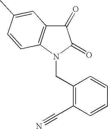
C1(CN2C(=O)C(=O)C3=C2C=CC(C)=C3)=C(C#N)C=CC=C1
